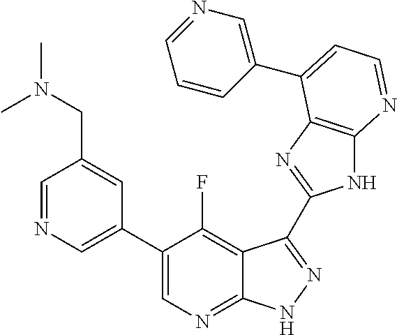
C1=NC=C(C2=CN=C3C(=C2F)C(C2=NC4=C(N2)N=CC=C4C2=CN=CC=C2)=NN3)C=C1CN(C)C
